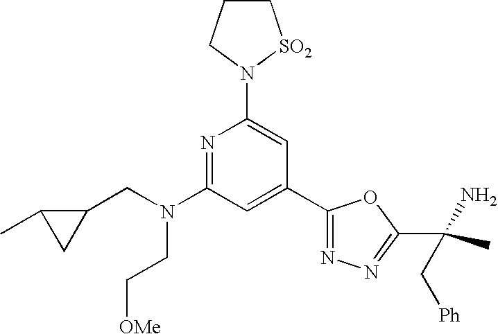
N1=C(N(CC2C(C)C2)CC[OMe])C=C(C2=NN=C(C(C)(N)C[Ph])O2)C=C1N1CCC[SO2]1
